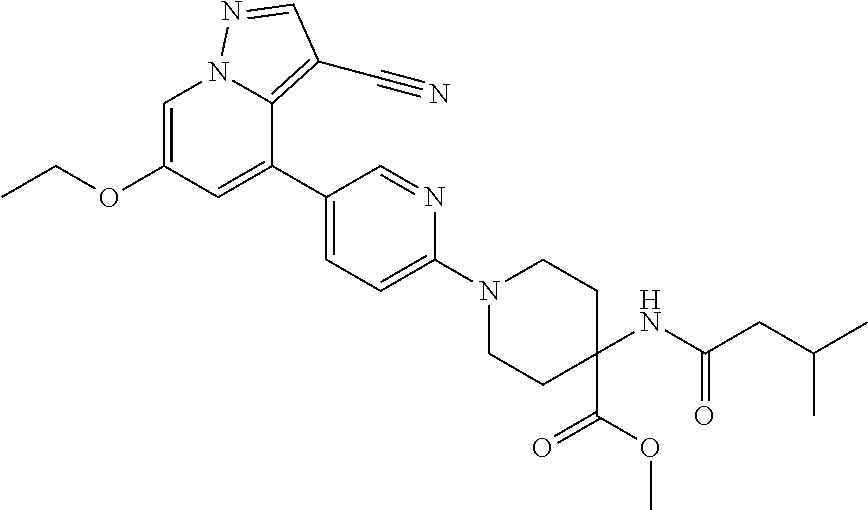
C1=C(OCC)C=C(C2=CC=C(N3CCC(NC(CC(C)C)=O)(C(=O)OC)CC3)N=C2)C2=C(C#N)C=NN12
